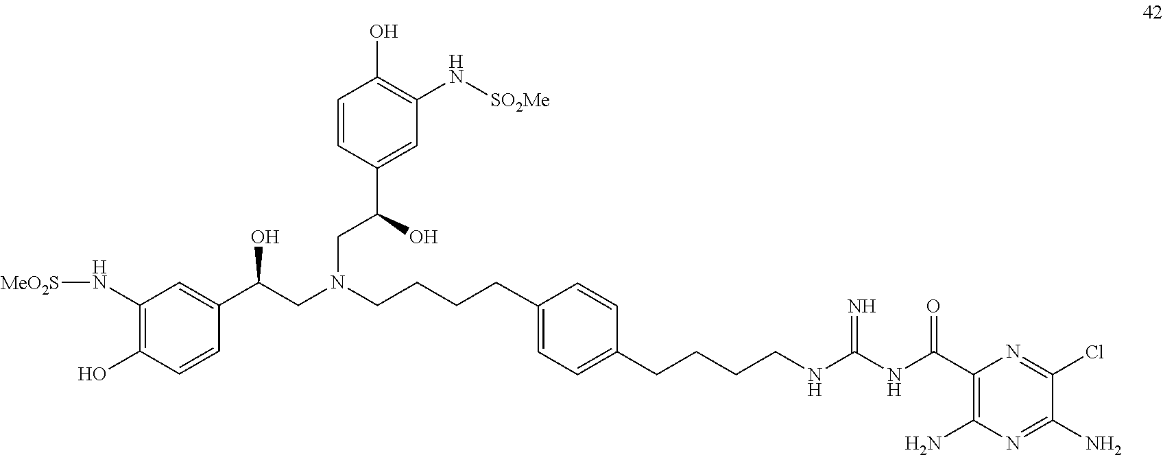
C1(C(CN(CCCCC2=CC=C(CCCCNC(NC(C3=C(N)N=C(N)C(Cl)=N3)=O)=N)C=C2)CC(C2=CC(N[SO2Me])=C(O)C=C2)O)O)=CC(N[MeO2S])=C(O)C=C1
